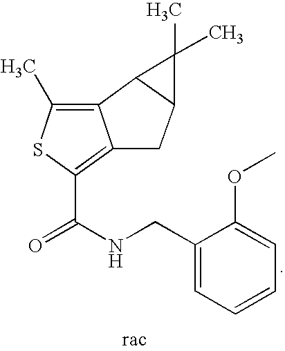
C1(CNC(=O)C2=C3C(=C(C)S2)C2C(C3)C2(C)C)=CC=CC=C1OC
